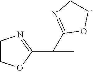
C1COC(C(C)(C)C2=NCCO2)=N1
